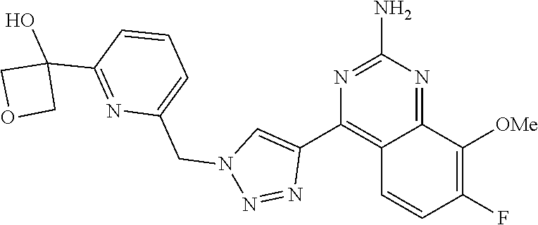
C12=NC(N)=NC(C3=CN(CC4=CC=CC(C5(O)COC5)=N4)N=N3)=C1C=CC(F)=C2[OMe]
